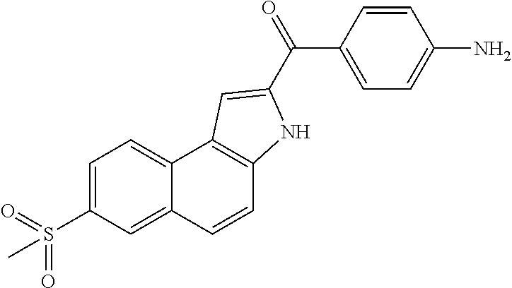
C1=CC2=CC(S(=O)(=O)C)=CC=C2C2=C1NC(C(=O)C1=CC=C(N)C=C1)=C2
